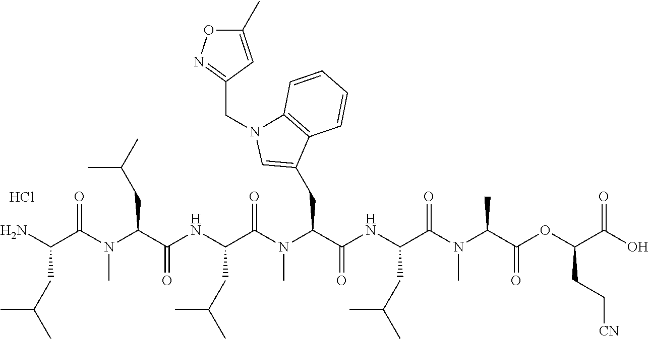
Cl.C(C(N(C)C(=O)C(NC(C(N(C(C(N)CC(C)C)=O)C)CC(C)C)=O)CC(C)C)C(=O)NC(C(N(C(C(OC(C(O)=O)CC[CN])=O)C)C)=O)CC(C)C)C1=CN(CC2=NOC(C)=C2)C2=C1C=CC=C2
